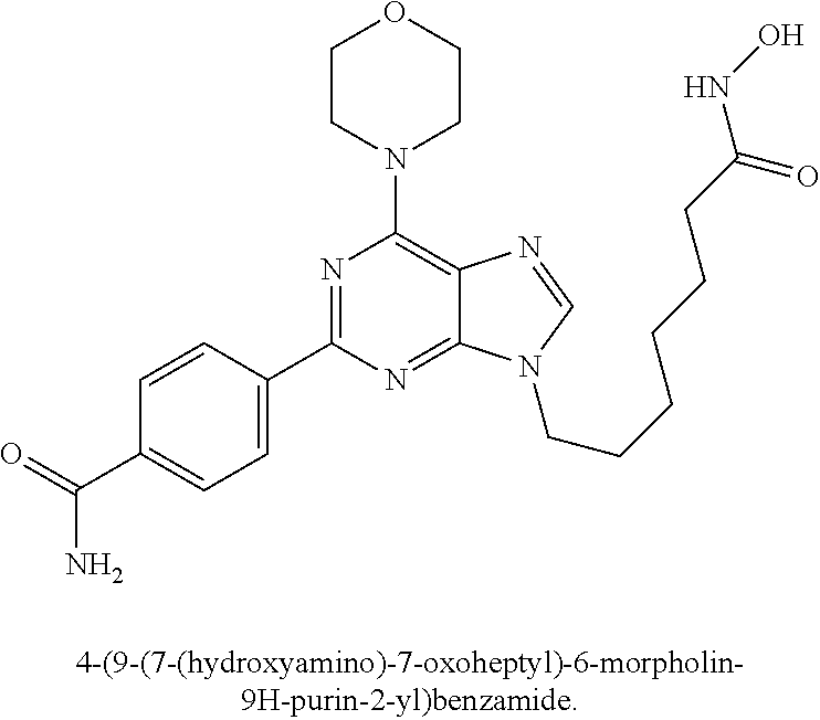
C1(C(=O)N)=CC=C(C2=NC(N3CCOCC3)=C3C(=N2)N(CCCCCCC(NO)=O)C=N3)C=C1
